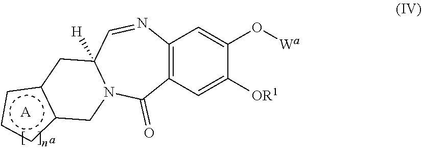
C12=C(C=C([OR1])C(O[Wa])=C1)C(=O)N1C([H])(C=N2)Cc2c(ccc2)C1.[A]
